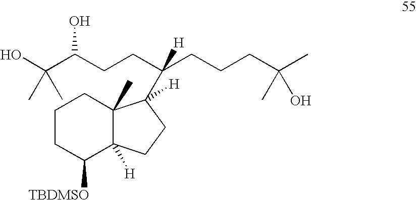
C1CC([TBDMSO])C2([H])C(C)(C1)C(C([H])(CCC(C(O)(C)C)O)CCCC(C)(O)C)([H])CC2
